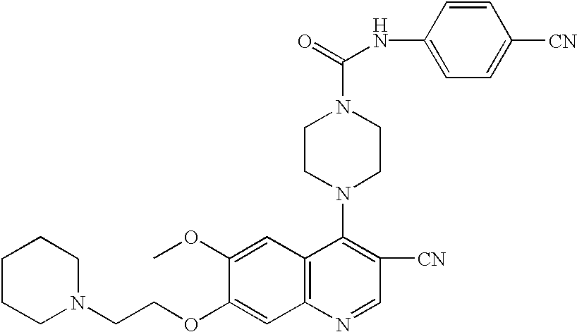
N1(CCOC2=CC3=C(C=C2OC)C(N2CCN(C(=O)NC4=CC=C([CN])C=C4)CC2)=C([CN])C=N3)CCCCC1
